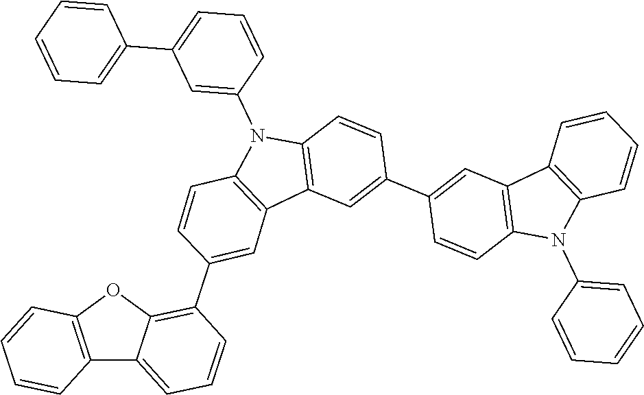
C12=C(OC3=C(C4=CC5=C(N(C6=CC(C7=CC=CC=C7)=CC=C6)C6=C5C=C(C5=CC7=C(C=C5)N(C5=CC=CC=C5)C5=C7C=CC=C5)C=C6)C=C4)C=CC=C13)C=CC=C2
